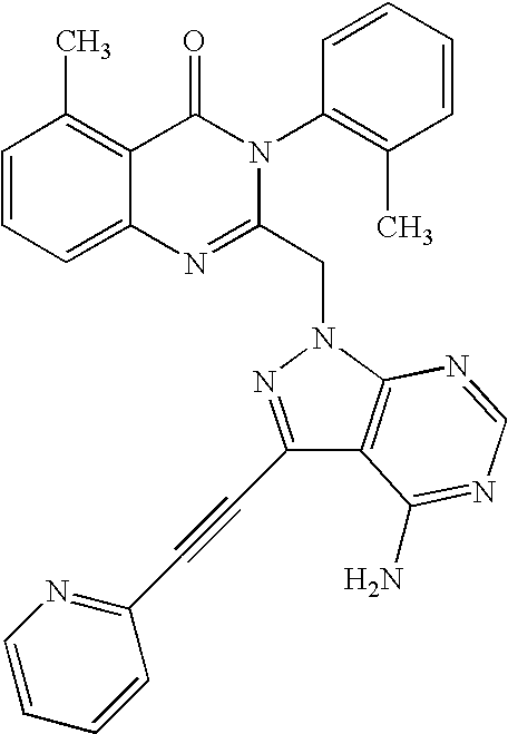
C1=CC=C2C(=C1C)C(=O)N(C1=C(C)C=CC=C1)C(CN1N=C(C#CC3=NC=CC=C3)C3=C1N=CN=C3N)=N2
